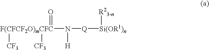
[F(CFCF2O)mCFC](N([H])[Q][Si(OR1)n][R23-n])([CF3])(=O)[CF3]
